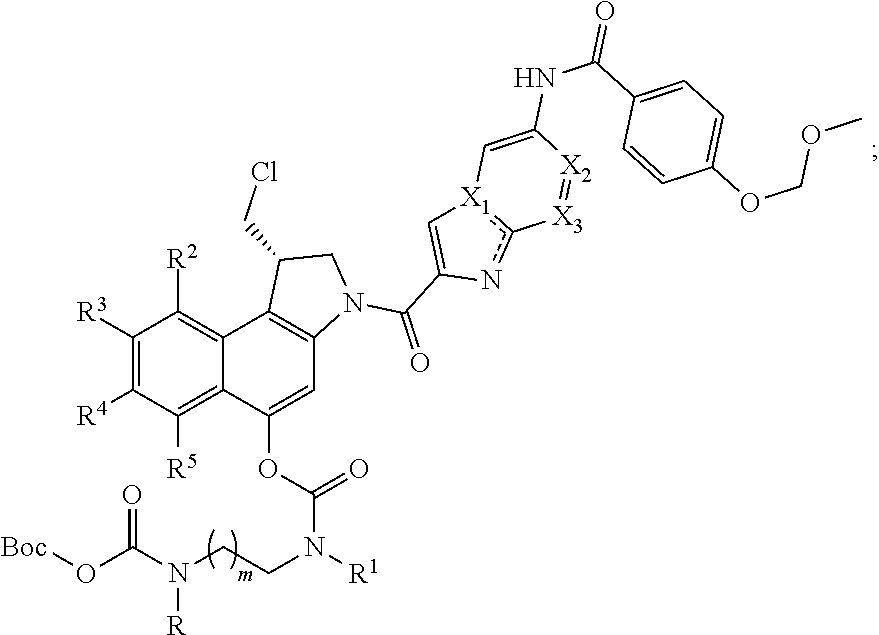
C1([R3])=C([R4])C([R5])=C2C(=C1[R2])C1=C(C=C2OC(N([R1])CCN(C(O[Boc])=O)[R])=O)N(C(C2=C[X1]3c(n2)[X3]=[X2]C(NC(=O)C2=CC=C(OCOC)C=C2)=C3)=O)CC1CCl
